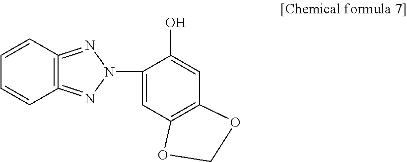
C12=C(=NN(C3=CC4=C(C=C3O)OCO4)N=1)C=CC=C2
